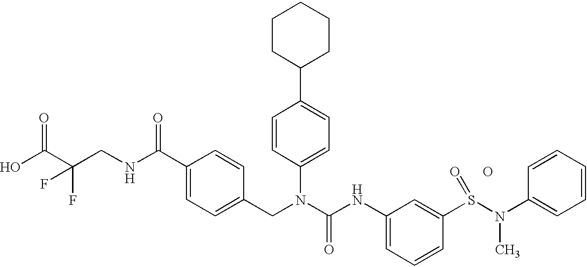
OC(C(CNC(C1=CC=C(CN(C(NC2=CC=CC(S(N(C3=CC=CC=C3)C)=O)=C2)=O)C2=CC=C(C3CCCCC3)C=C2)C=C1)=O)(F)F)=O.O
